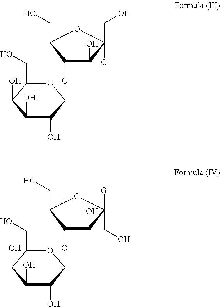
C1(OC2C(O)C(O)C(O)C(CO)O2)C(O)C(CO)([G])OC1CO.C1(OC2C(O)C(O)C(O)C(CO)O2)C(O)C(CO)([G])OC1CO
